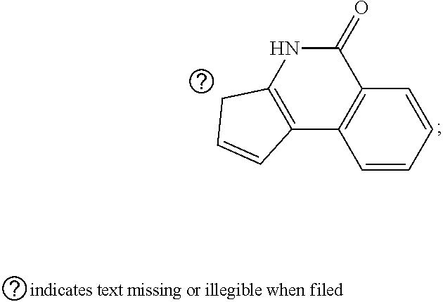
C12=C(C3=C(C(=O)N1)C=CC=C3)C=CC2
